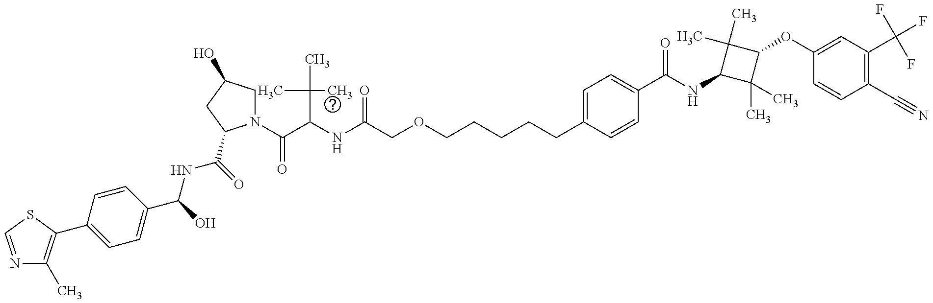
N1=CSC(C2=CC=C(C(NC(=O)C3N(C(=O)C(C(C)(C)C)NC(COCCCCCC4=CC=C(C(=O)NC5C(C)(C)C(OC6=CC(C(F)(F)F)=C(C#N)C=C6)C5(C)C)C=C4)=O)CC(O)C3)O)C=C2)=C1C
